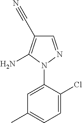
C1=C(Cl)C(N2N=CC(C#N)=C2N)=CC(C)=C1
